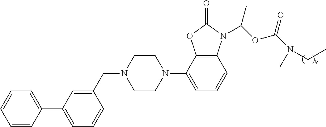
C12=C(C(N3CCN(CC4=CC(C5=CC=CC=C5)=CC=C4)CC3)=CC=C1)OC(=O)N2C(OC(=O)N(CC)C)C
